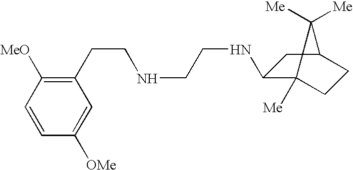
C1(CCNCCNC2C3([Me])CCC(C2)C3([Me])[Me])=C([MeO])C=CC([OMe])=C1
